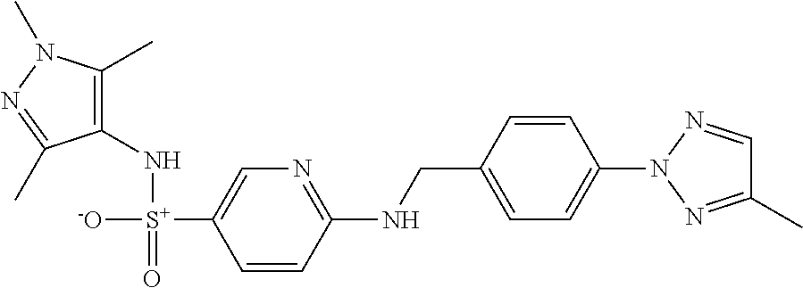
C1(N[S+]([-O])(=O)C2=CN=C(NCC3=CC=C(N4N=CC(C)=N4)C=C3)C=C2)=C(C)N(C)N=C1C
